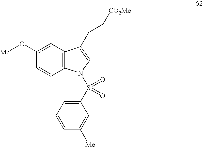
C1(O[Me])=CC2=C(C=C1)N(S(=O)(C1=CC=CC([Me])=C1)=O)C=C2CC[CO2Me]
